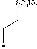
[SO3Na]CCC
